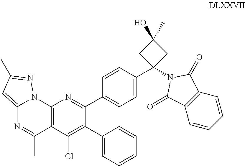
C12=C(C(Cl)=C(C3=CC=CC=C3)C(C3=CC=C(C4(N5C(=O)C6=C(C=CC=C6)C5=O)CC(O)(C)C4)C=C3)=N1)C(C)=NC1=CC(C)=NN21
